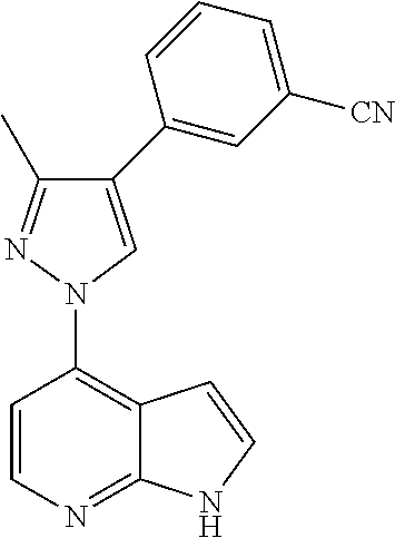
C12=C(N3C=C(C4=CC([CN])=CC=C4)C(C)=N3)C=CN=C1NC=C2
